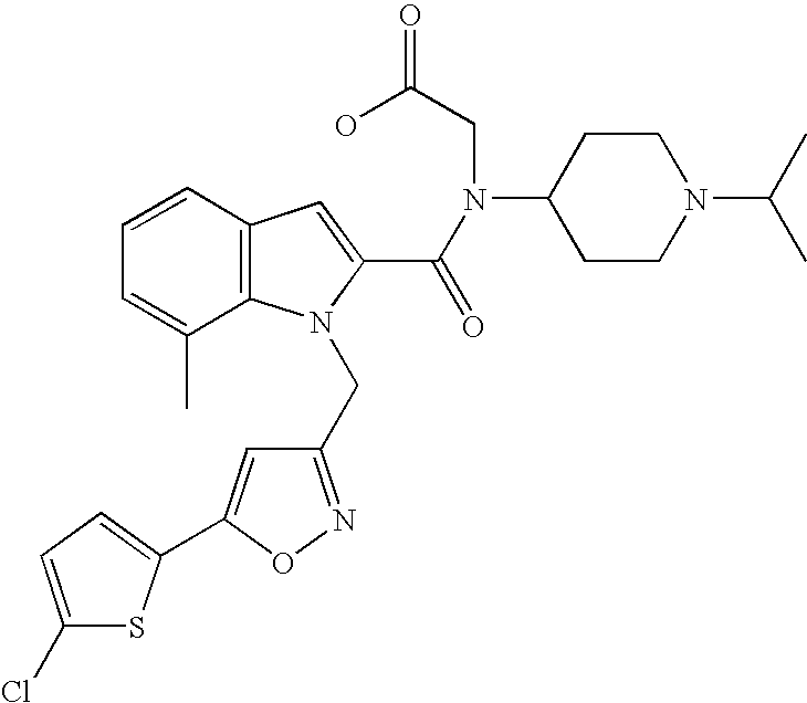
C1=CC2=C(C(C)=C1)N(CC1=NOC(C3=CC=C(Cl)S3)=C1)C(C(N(C1CCN(C(C)C)CC1)CC(=O)O)=O)=C2
